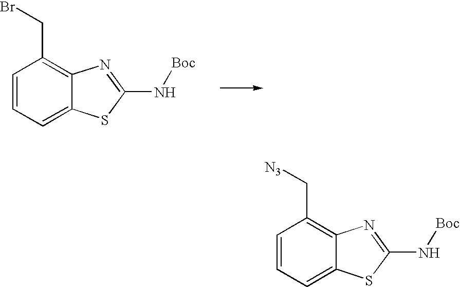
C1=CC=C2C(=C1CBr)N=C(N[Boc])S2.C1=CC=C2C(=C1C[N3])N=C(N[Boc])S2
